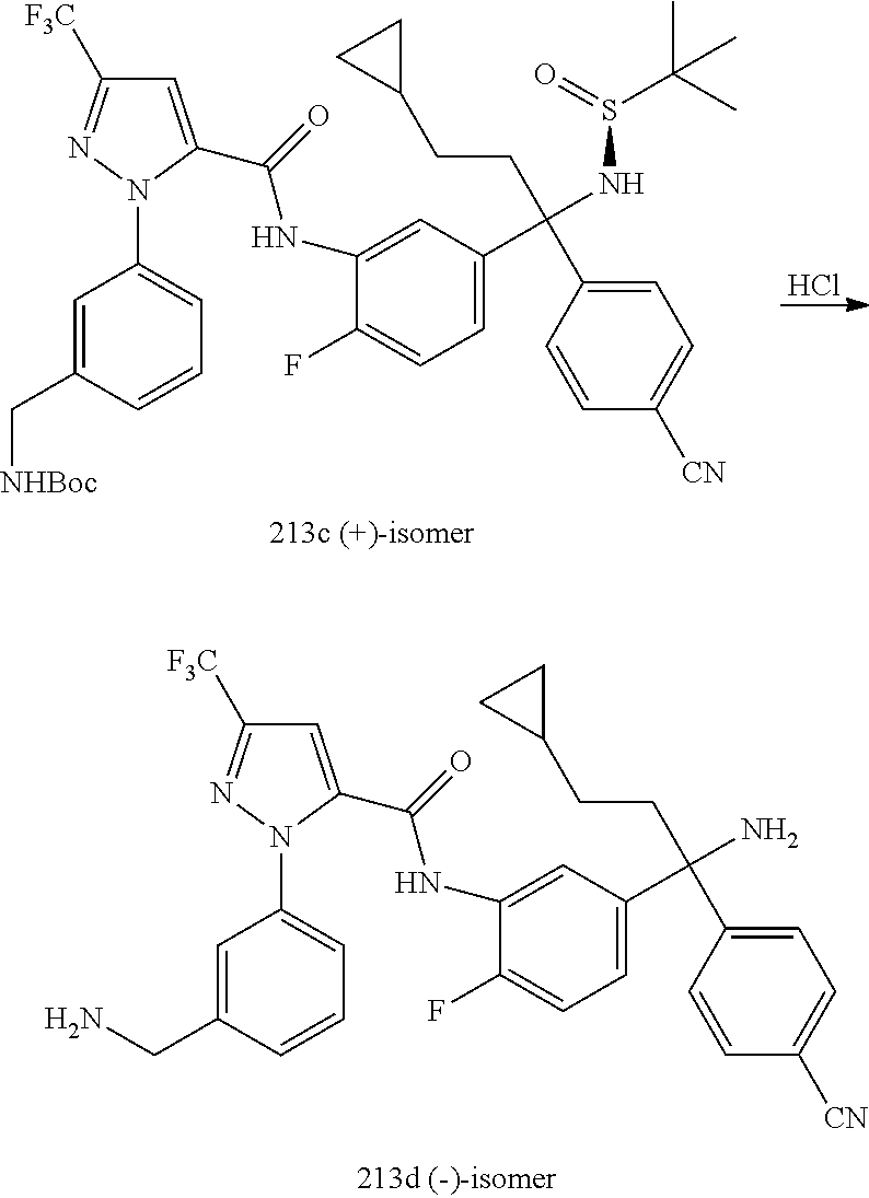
C1=C(C(=O)NC2=CC(C(NS(C(C)(C)C)=O)(CCC3CC3)C3=CC=C([CN])C=C3)=CC=C2F)N(C2=CC=CC(C[NHBoc])=C2)N=C1[F3C].Cl.C1=C(C(=O)NC2=CC(C(N)(CCC3CC3)C3=CC=C([CN])C=C3)=CC=C2F)N(C2=CC=CC(CN)=C2)N=C1[F3C]
